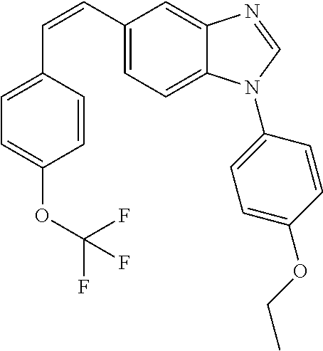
C(=CC1=CC=C2C(=C1)N=CN2C1=CC=C(OCC)C=C1)C1=CC=C(OC(F)(F)F)C=C1
